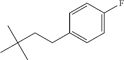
CC(CCC1=CC=C(F)C=C1)(C)C
